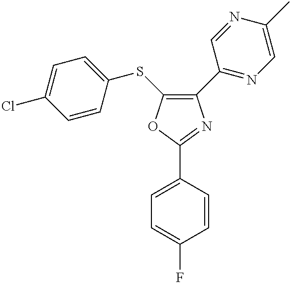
C1=C(F)C=CC(C2=NC(C3=NC=C(C)N=C3)=C(SC3=CC=C(Cl)C=C3)O2)=C1
